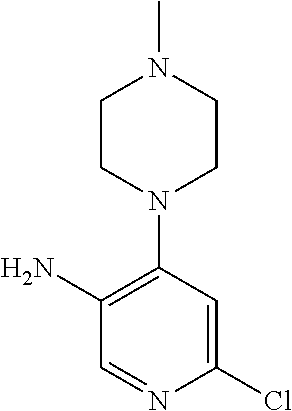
C1(Cl)=CC(N2CCN(C)CC2)=C(N)C=N1
